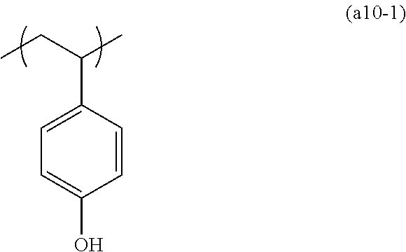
C1=C(O)C=CC(C(C)CC)=C1
